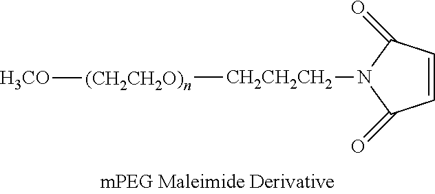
C1(=O)C=CC(=O)N1[CH2CH2CH2][(CH2CH2O)n][H3CO]
